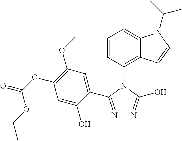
C1=CC(N2C(C3=CC(OC)=C(OC(=O)OCC)C=C3O)=NN=C2O)=C2C(=C1)N(C(C)C)C=C2
